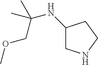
C1(NC(C)(C)COC)CNCC1
